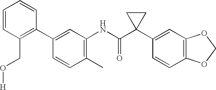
C1(C)=C(NC(C2(C3=CC4=C(C=C3)OCO4)CC2)=O)C=C(C2=C(CO[H])C=CC=C2)C=C1
